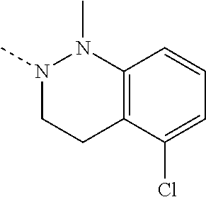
N1(C)CCC2=C(N1C)C=CC=C2Cl
